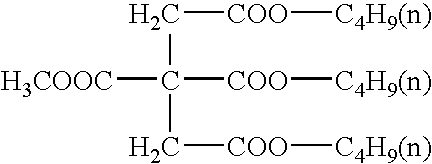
C([COO][C4H9(n)])C(C[COO][C4H9(n)])([H3COOC])[COO][C4H9(n)]
